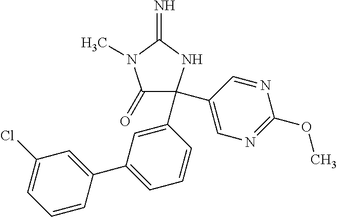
C1(=O)C(C2=CN=C(OC)N=C2)(C2=CC(C3=CC(Cl)=CC=C3)=CC=C2)NC(=N)N1C
